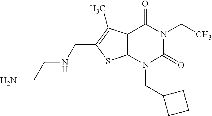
C12=C(N(CC3CCC3)C(=O)N(CC)C1=O)SC(CNCCN)=C2C
